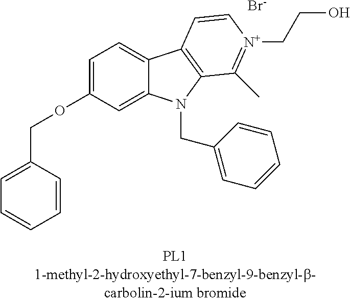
C12=CC(OCC3=CC=CC=C3)=CC=C1C1=C(N2CC2=CC=CC=C2)C(C)=[N+](CCO)C=C1.[Br-]
